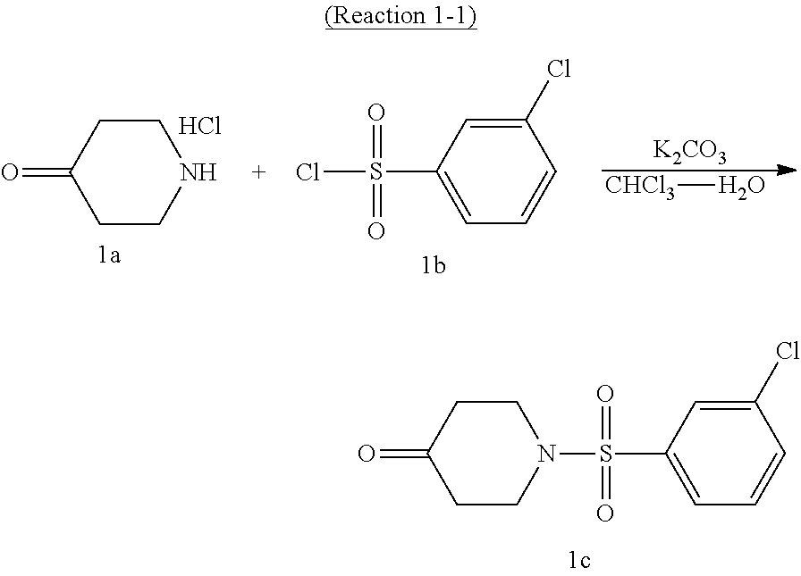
C1(=O)CCN(S(=O)(=O)C2=CC=CC(Cl)=C2)CC1.[K2CO3].[CHCl3]O.C1(=O)CCNCC1.Cl.ClS(=O)(=O)C1=CC=CC(Cl)=C1
